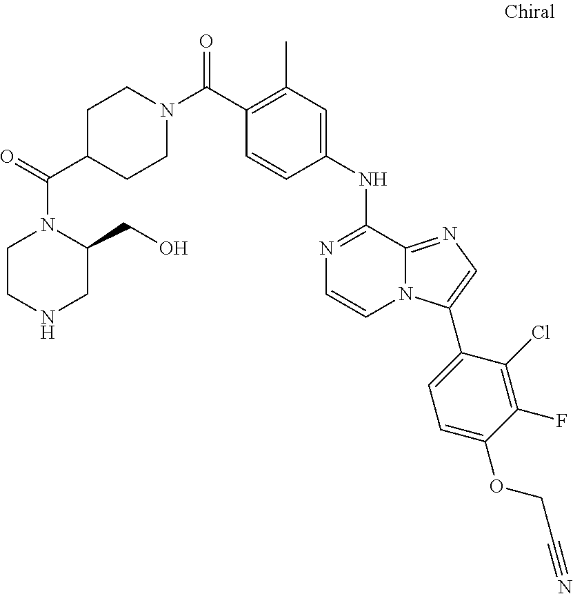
C(C1=C(C)C=C(NC2=NC=CN3C2=NC=C3C2=CC=C(OCC#N)C(F)=C2Cl)C=C1)(=O)N1CCC(C(=O)N2CCNCC2CO)CC1
